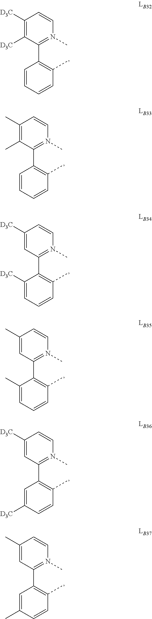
C1=CC=CC(C)=C1C1=N(C)C=CC([D3C])=C1[D3C].C1=CC=CC(C)=C1C1=N(C)C=CC(C)=C1C.C1([D3C])=CC=CC(C)=C1C1=N(C)C=CC([D3C])=C1.C1(C)=CC=CC(C)=C1C1=N(C)C=CC(C)=C1.C1=C([D3C])C=CC(C)=C1C1=N(C)C=CC([D3C])=C1.C1=C(C)C=CC(C)=C1C1=N(C)C=CC(C)=C1
